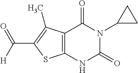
C12=C(NC(=O)N(C3CC3)C1=O)SC(C([H])=O)=C2C
